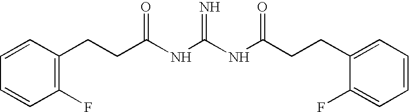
C1=CC(CCC(NC(NC(CCC2=CC=CC=C2F)=O)=N)=O)=C(F)C=C1
